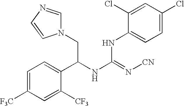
N1(CC(NC(=N[CN])NC2=CC=C(Cl)C=C2Cl)C2=CC=C([F3C])C=C2[CF3])C=NC=C1
